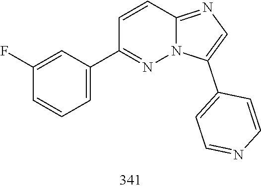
C1(C2=CC=CC(F)=C2)=NN2C(=NC=C2C2=CC=NC=C2)C=C1
